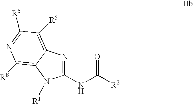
C1(NC([R2])=O)=NC2=C([R5])C([R6])=NC([R8])=C2N1[R1]
